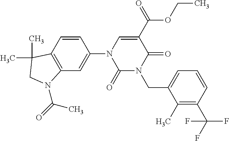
C1(=O)N(CC2=CC=CC(C(F)(F)F)=C2C)C(=O)C(C(=O)OCC)=CN1C1=CC2=C(C=C1)C(C)(C)CN2C(=O)C
